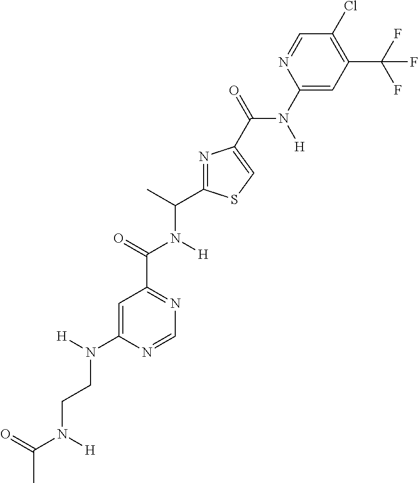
C1=C(N([H])CCN([H])C(C)=O)N=CN=C1C(N([H])C(C1=NC(C(N([H])C2=CC(C(F)(F)F)=C(Cl)C=N2)=O)=CS1)C)=O
